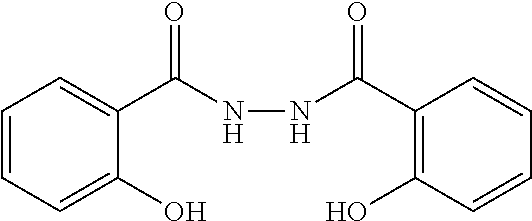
C1=CC=C(O)C(C(NNC(C2=C(O)C=CC=C2)=O)=O)=C1
